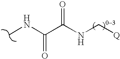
CNC(C(NC[Q])=O)=O
